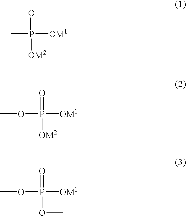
P([OM1])(C)(=O)[OM2].P([OM1])(OC)(=O)[OM2].P([OM1])(OC)(=O)OC
